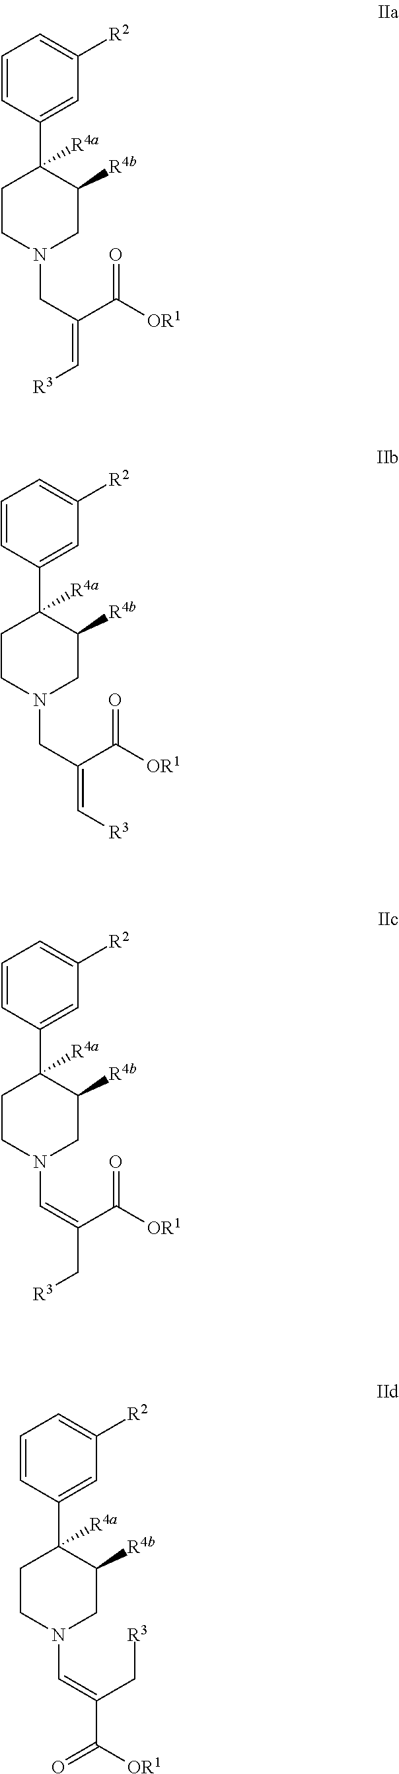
C1=CC(C2([R4a])CCN(CC(=C[R3])C([OR1])=O)CC2[R4b])=CC([R2])=C1.C1=CC(C2([R4a])CCN(CC(=C[R3])C([OR1])=O)CC2[R4b])=CC([R2])=C1.C1=CC(C2([R4a])CCN(C=C(C[R3])C([OR1])=O)CC2[R4b])=CC([R2])=C1.C1=CC(C2([R4a])CCN(C=C(C(=O)[OR1])C[R3])CC2[R4b])=CC([R2])=C1
